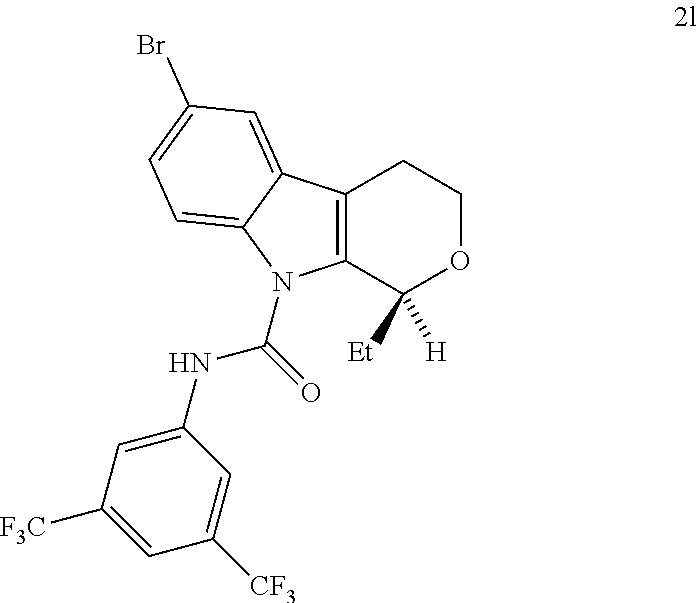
C12=C(C([H])([Et])OCC1)N(C(=O)NC1=CC([F3C])=CC([CF3])=C1)C1=CC=C(Br)C=C21
